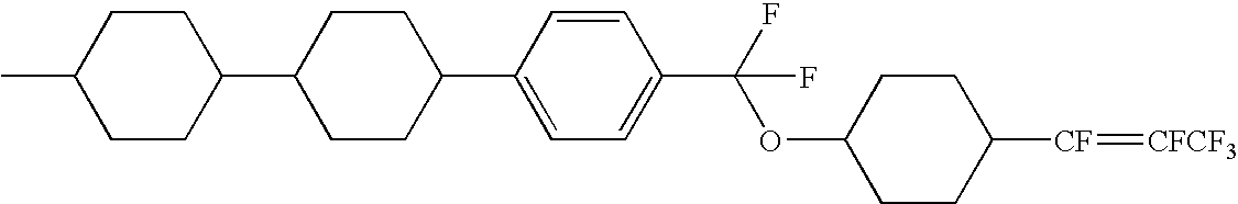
C1CC([CF]=[CFCF3])CCC1OC(C1=CC=C(C2CCC(C3CCC(C)CC3)CC2)C=C1)(F)F
